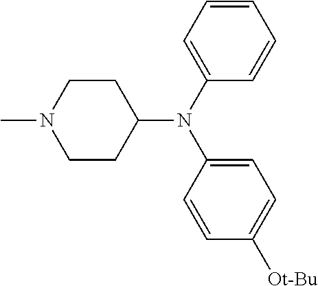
C1=CC=CC(N(C2=CC=C([Ot-Bu])C=C2)C2CCN(C)CC2)=C1
